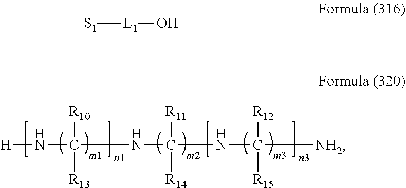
[H]NC(NC(NC([NH2])([R12])[R15])([R11])[R14])([R10])[R13].[S1][L1]O
